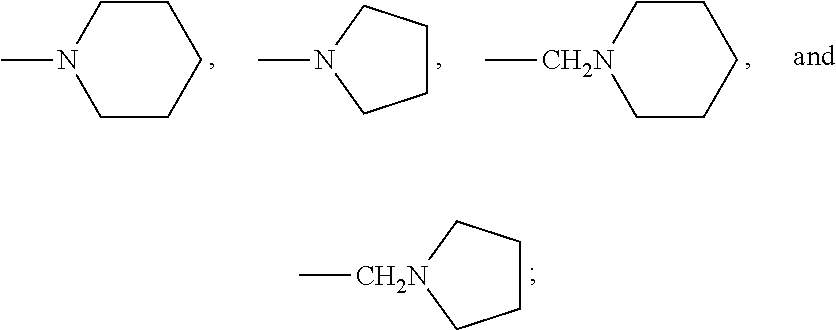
[CH2N]1(C)CCCC1.N1(C)CCCC1.C1CCCCN1C.C1CCCC[CH2N]1C
